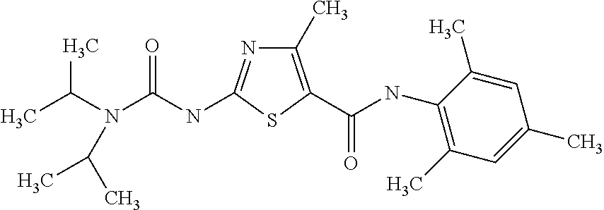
C1(C)=C(C(NC2=C(C)C=C(C)C=C2C)=O)SC(NC(N(C(C)C)C(C)C)=O)=N1
